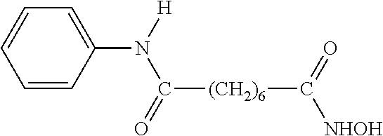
C1=CC(N([H])C([(CH2)6]C([NHOH])=O)=O)=CC=C1
